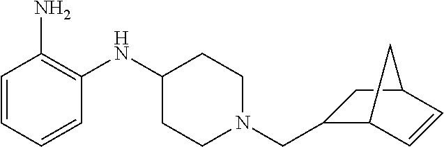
C1(NC2=C(N)C=CC=C2)CCN(CC2C3C=CC(C2)C3)CC1
